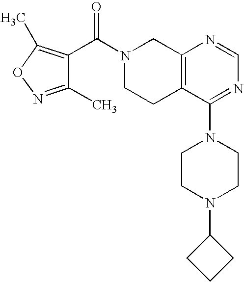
C1(C(N2CCC3=C(C2)N=CN=C3N2CCN(C3CCC3)CC2)=O)=C(C)ON=C1C
